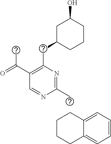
C1(C)=NC(CC2CCCC(O)C2)=C(C(=O)C)C=N1.C1CCCC2=CC=CC=C12
